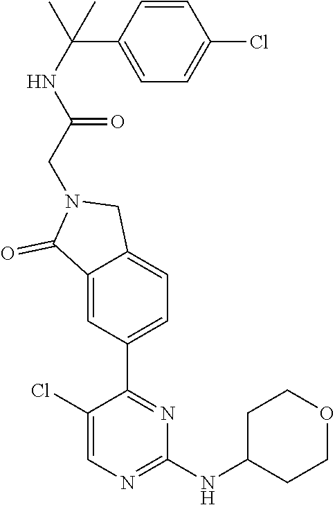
C1(NC2CCOCC2)=NC=C(Cl)C(C2=CC=C3C(=C2)C(=O)N(CC(NC(C)(C2=CC=C(Cl)C=C2)C)=O)C3)=N1
